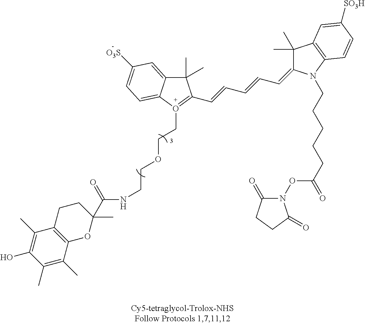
C1(C)(C)C2=CC([O3S])=CC=C2O(CCOCCNC(C2(C)CCC3=C(O2)C(C)=C(C)C(O)=C3C)=O)=C1C=CC=CC=C1C(C)(C)C2=C(N1CCCCCC(=O)ON1C(=O)CCC1=O)C=CC([SO3H])=C2
